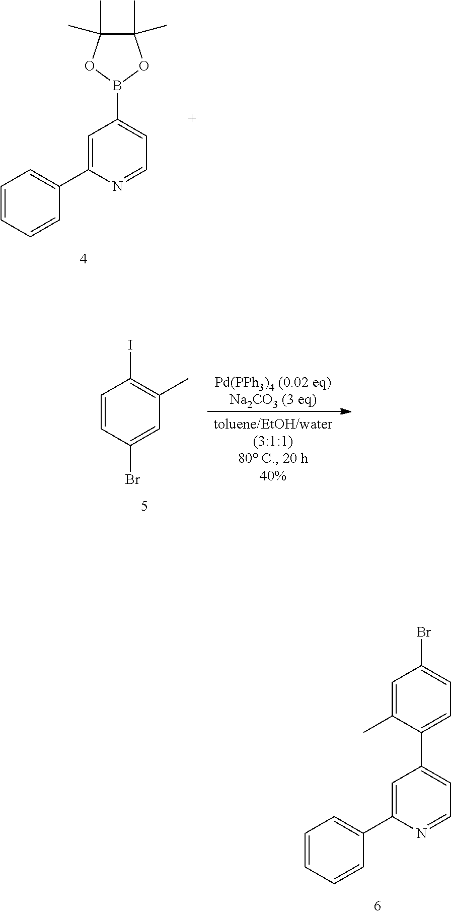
C1(C2=CC=CC=C2)=CC(C2=CC=C(Br)C=C2C)=CC=N1.C1(C2=CC=CC=C2)=CC(B2OC(C)(C)C(C)(C)O2)=CC=N1.C1=CC(Br)=CC(C)=C1I
